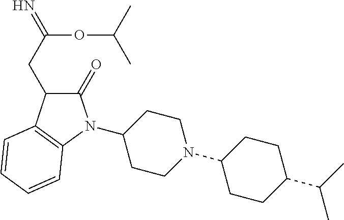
C1(N2C(=O)C(CC(OC(C)C)=N)C3=C2C=CC=C3)CCN(C2CCC(C(C)C)CC2)CC1
